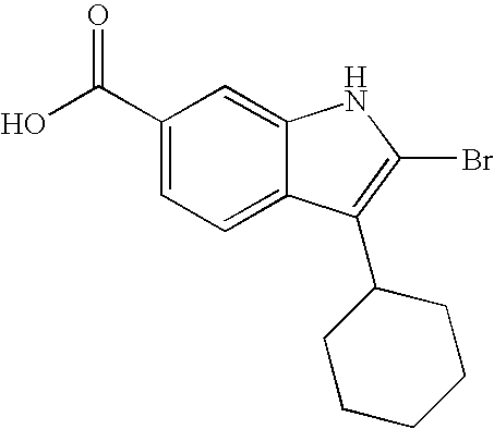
C12=CC=C(C(O)=O)C=C1NC(Br)=C2C1CCCCC1
